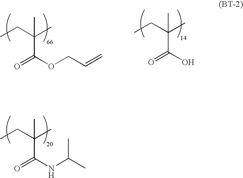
CCC(C)(C)C(NC(C)C)=O.CCC(C)(C)C(OCC=C)=O.CCC(C)(C)C(O)=O
